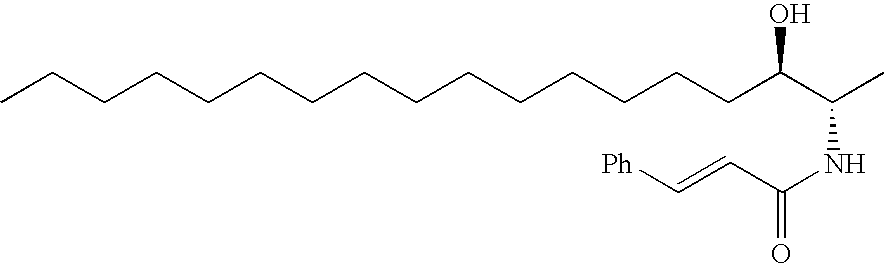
CCCCCCCCCCCCCCCC(C(C)NC(=O)C=C[Ph])O
